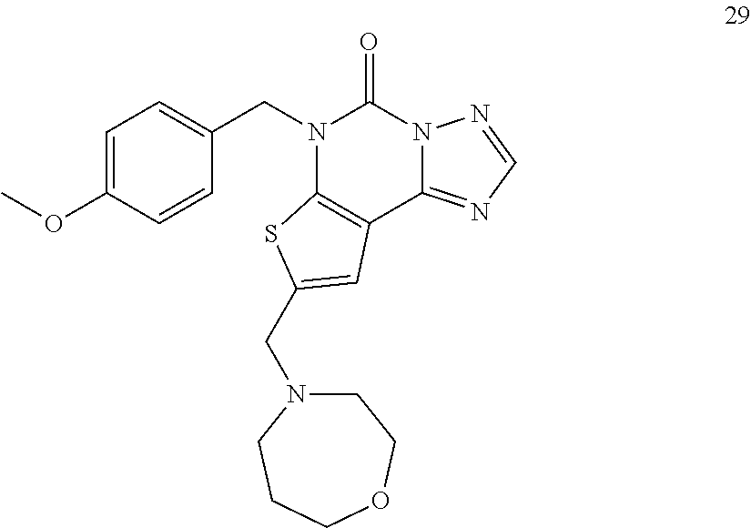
C1=C(OC)C=CC(CN2C3=C(C4=NC=NN4C2=O)C=C(CN2CCOCCC2)S3)=C1
